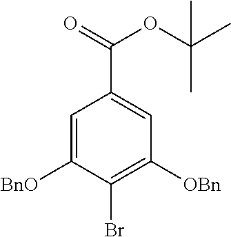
C1=C([BnO])C(Br)=C([OBn])C=C1C(=O)OC(C)(C)C
